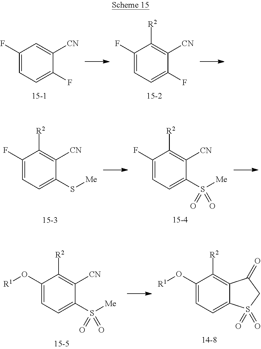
C1(F)=CC=C(F)C([CN])=C1.C1(F)=CC=C(F)C([CN])=C1[R2].C1(F)=CC=C(S([Me])(=O)=O)C([CN])=C1[R2].C1(F)=CC=C(S[Me])C([CN])=C1[R2].C1(O[R1])=CC=C(S([Me])(=O)=O)C([CN])=C1[R2].C1(O[R1])=CC=C2C(=C1[R2])C(=O)CS2(=O)=O
